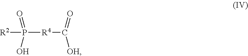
P([R4]C(=O)[OH])(=O)(O)[R2]
